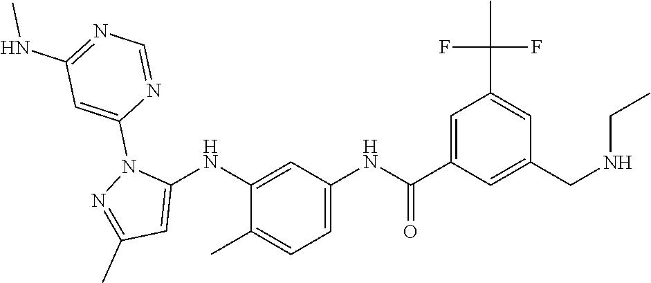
C1(NC2=CC(C)=NN2C2=CC(NC)=NC=N2)=CC(NC(C2=CC(C(F)(C)F)=CC(CNCC)=C2)=O)=CC=C1C
